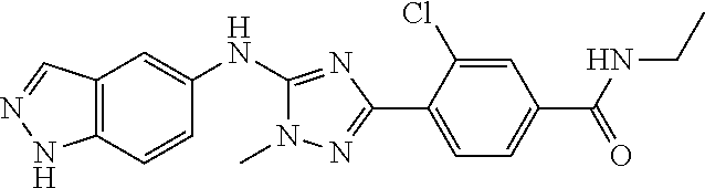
C12=C(C=CC(NC3=NC(C4=CC=C(C(=O)NCC)C=C4Cl)=NN3C)=C1)NN=C2
